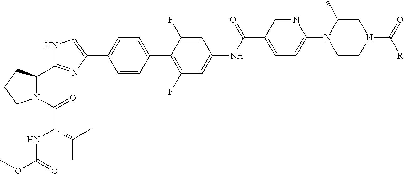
C1=CC(C2=C(F)C=C(NC(C3=CC=C(N4CCN(C(=O)[R])CC4C)N=C3)=O)C=C2F)=CC=C1C1=CNC(C2N(C(=O)C(NC(OC)=O)C(C)C)CCC2)=N1
